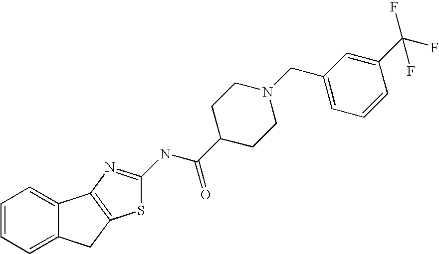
C1=CC=C2C(=C1)C1=C(C2)SC(NC(C2CCN(CC3=CC=CC(C(F)(F)F)=C3)CC2)=O)=N1
